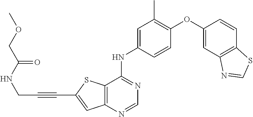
C12=C(C(NC3=CC(C)=C(OC4=CC5=C(C=C4)SC=N5)C=C3)=NC=N1)SC(C#CCNC(COC)=O)=C2
